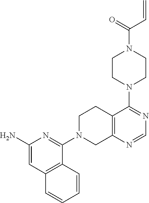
C1(N)=CC2=C(C(N3CC4=C(CC3)C(N3CCN(C(=O)C=C)CC3)=NC=N4)=N1)C=CC=C2
